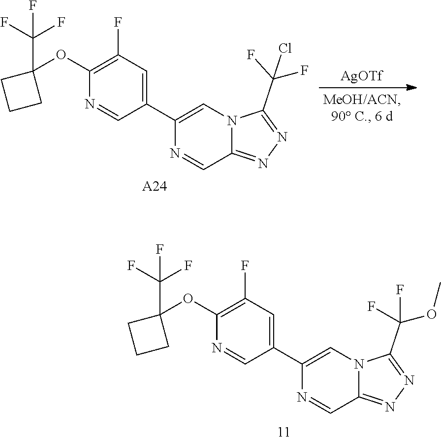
C1(OC2(C(F)(F)F)CCC2)=C(F)C=C(C2=CN3C(=NN=C3C(F)(F)OC)C=N2)C=N1.C1(OC2(C(F)(F)F)CCC2)=C(F)C=C(C2=CN3C(=NN=C3C(F)(Cl)F)C=N2)C=N1.[A24].[AgOTf]
